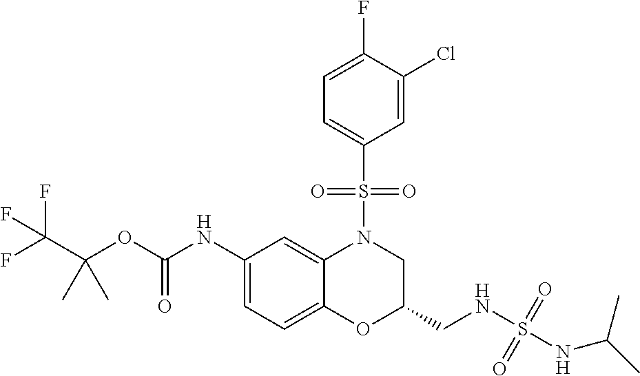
C1(NC(OC(C(F)(F)F)(C)C)=O)=CC=C2C(=C1)N(S(C1=CC=C(F)C(Cl)=C1)(=O)=O)CC(CNS(=O)(NC(C)C)=O)O2
